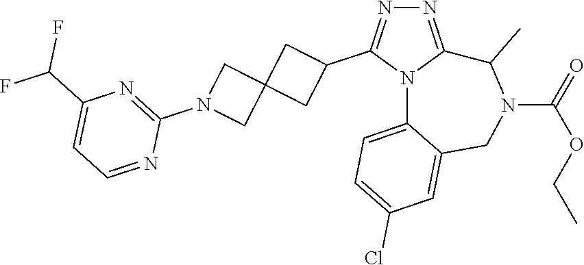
N1=C2N(C(C3CC4(C3)CN(C3=NC(C(F)F)=CC=N3)C4)=N1)C1=CC=C(Cl)C=C1CN(C(=O)OCC)C2C
